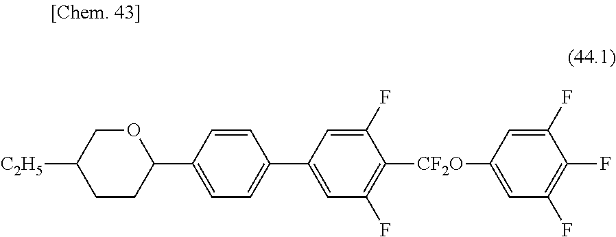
C1CC(C2=CC=C(C3=CC(F)=C([CF2O]C4=CC(F)=C(F)C(F)=C4)C(F)=C3)C=C2)OCC1[C2H5]
